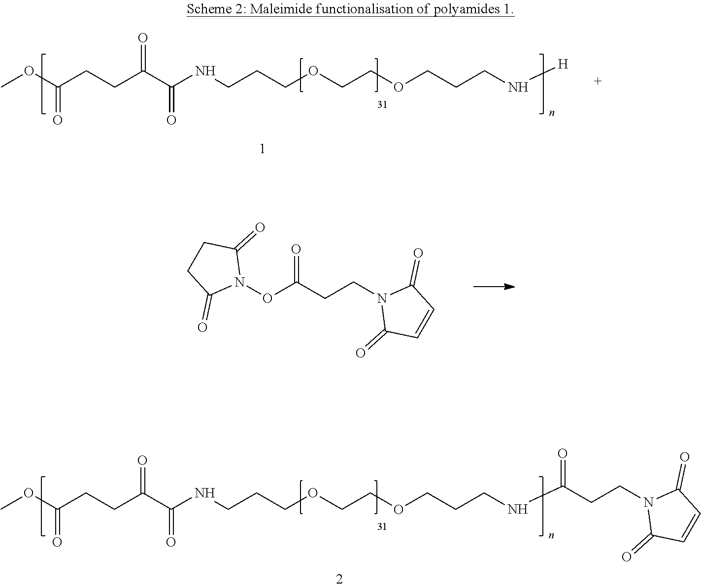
COC(CCC(C(NCCCOCCOCCCNC(CCN1C(=O)C=CC1=O)=O)=O)=O)=O.COC(CCC(C(NCCCOCCOCCCN[H])=O)=O)=O.N1(OC(CCN2C(=O)C=CC2=O)=O)C(=O)CCC1=O
